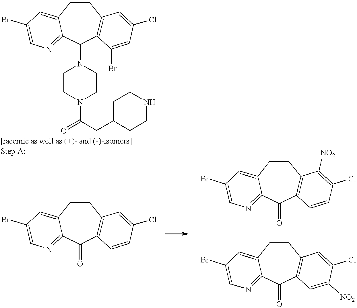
C1CC2=CC(Br)=CN=C2C(N2CCN(C(=O)CC3CCNCC3)CC2)C2=C1C=C(Cl)C=C2Br.C1CC2=CC(Br)=CN=C2C(=O)C2=C1C=C(Cl)C=C2.C1CC2=CC(Br)=CN=C2C(=O)C2=C1C([NO2])=C(Cl)C=C2.C1CC2=CC(Br)=CN=C2C(=O)C2=C1C=C(Cl)C([NO2])=C2
